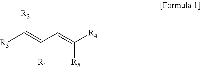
[R3]C(=C(C=C([R4])[R5])[R1])[R2]
